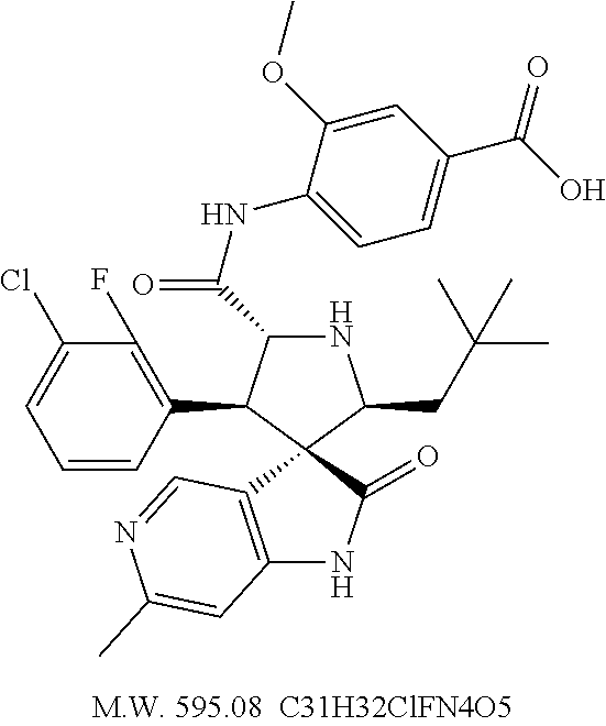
C12=C(C=NC(C)=C1)C1(C(=O)N2)C(CC(C)(C)C)NC(C(NC2=CC=C(C(O)=O)C=C2OC)=O)C1C1=C(F)C(Cl)=CC=C1
